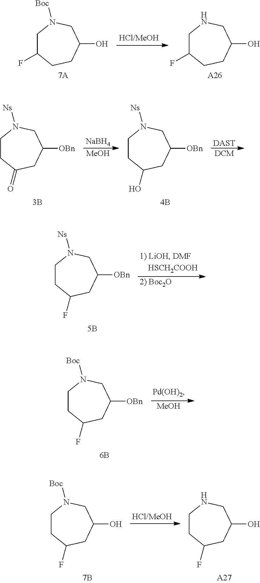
C1C(F)CCC(O)CN1[Boc].[7A].C1C(F)CCC(O)CN1.[A26].[MeOH].[NaBH4].[DCM].[DAST].C1CC(=O)CC([OBn])CN1[Ns].C1CC(O)CC([OBn])CN1[Ns].[2) Boc2O].C1CC(F)CC([OBn])CN1[Ns].[MeOH].C1CC(F)CC([OBn])CN1[Boc].C1CC(F)CC(O)CN1[Boc].C1CC(F)CC(O)CN1.[A27]
